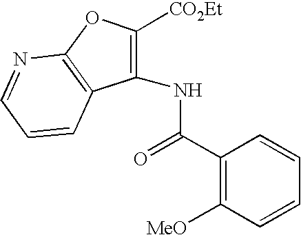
C1=NC2=C(C=C1)C(NC(C1=C([MeO])C=CC=C1)=O)=C([CO2Et])O2
